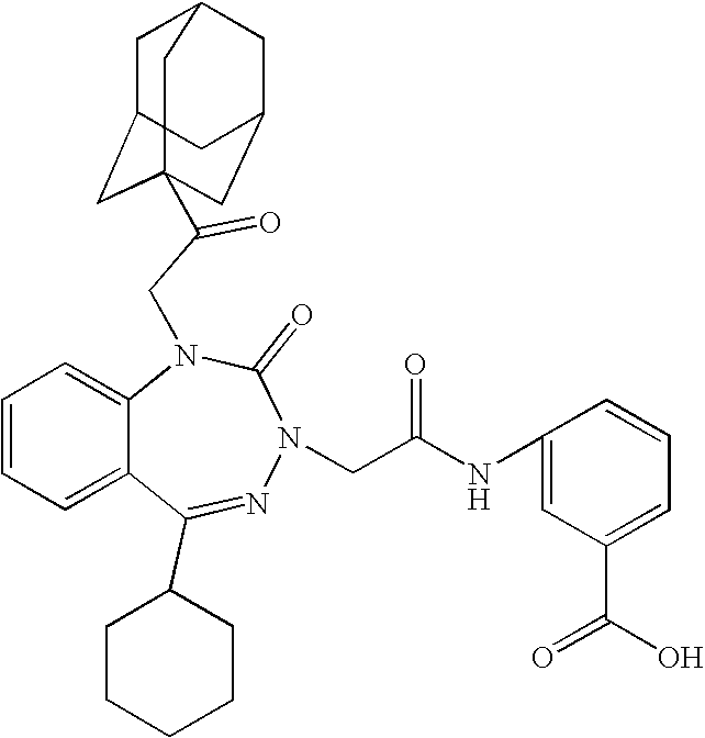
C1=CC=C2C(=C1)N(CC(=O)C13CC4CC(CC(C1)C4)C3)C(=O)N(CC(NC1=CC(C(O)=O)=CC=C1)=O)N=C2C1CCCCC1
